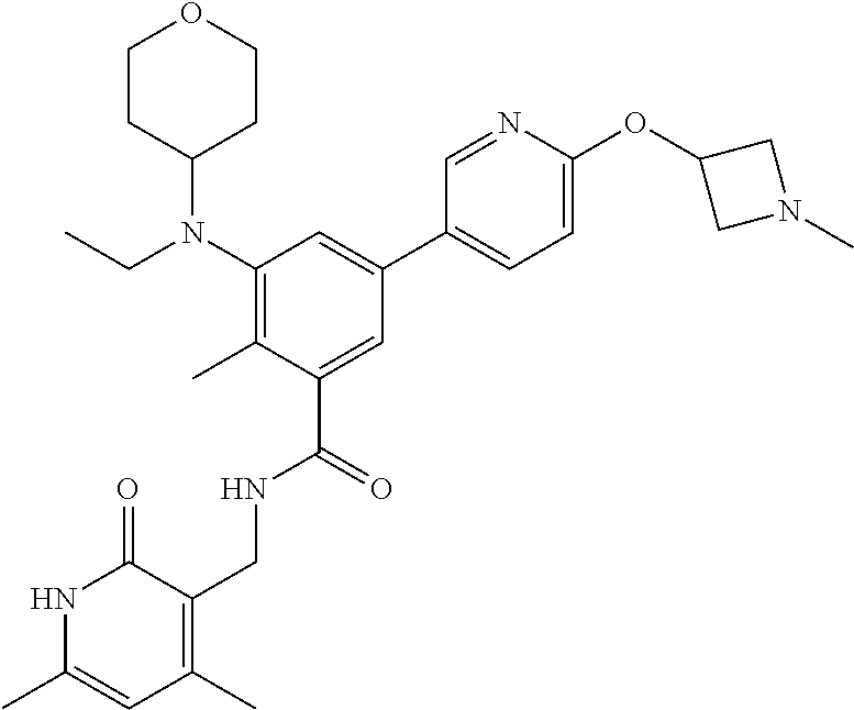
C1(N(CC)C2CCOCC2)=C(C)C(C(=O)NCC2=C(C)C=C(C)NC2=O)=CC(C2=CC=C(OC3CN(C)C3)N=C2)=C1
